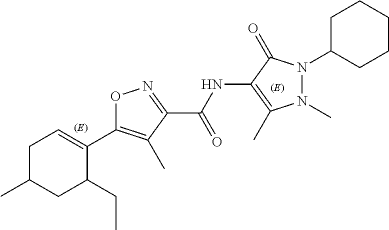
O1N=C(C(=O)NC2=C(C)N(C)N(C3CCCCC3)C2=O)C(C)=C1C1=CCC(C)CC1CC
